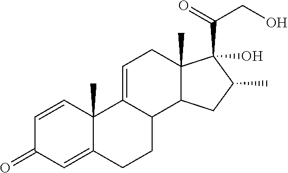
C1=CC2(C)C(=CC1=O)CCC1C2=CCC2(C)C1CC(C)C2(C(=O)CO)O
